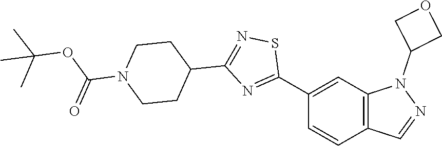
C12=C(C=C(C3=NC(C4CCN(C(OC(C)(C)C)=O)CC4)=NS3)C=C1)N(C1COC1)N=C2
